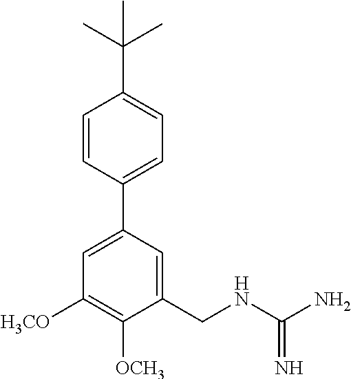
C1=CC(C2=CC([H3CO])=C([OCH3])C(CNC(N)=N)=C2)=CC=C1C(C)(C)C
